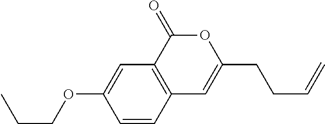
C1=CC2=C(C=C1OCCC)C(=O)OC(CCC=C)=C2
